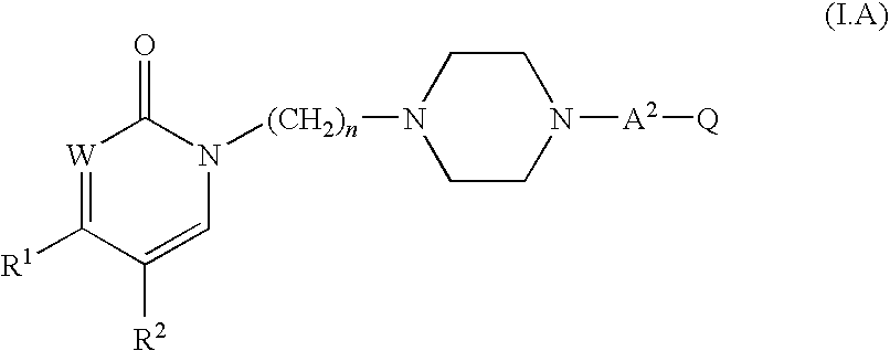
[W]1=C([R1])C([R2])=CN([(CH2)n]N2CCN([A2][Q])CC2)C1=O
